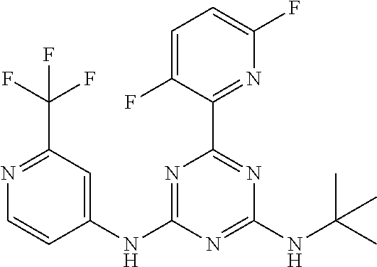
C1(NC2=NC(C3=NC(F)=CC=C3F)=NC(NC(C)(C)C)=N2)=CC(C(F)(F)F)=NC=C1
